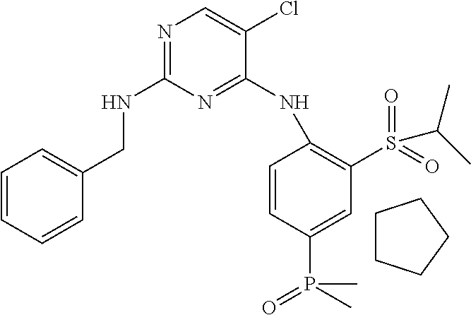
N1=C(NCC2=CC=CC=C2)N=C(NC2=C(S(=O)(=O)C(C)C)C=C(P(=O)(C)C)C=C2)C(Cl)=C1.C1CCCC1
